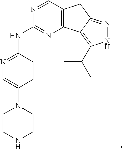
C12=C(C3=C(C(C)C)NN=C3C1)N=C(NC1=NC=C(N3CCNCC3)C=C1)N=C2
